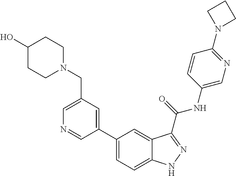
C1(CN2CCC(O)CC2)=CN=CC(C2=CC=C3C(=C2)C(C(NC2=CN=C(N4CCC4)C=C2)=O)=NN3)=C1
